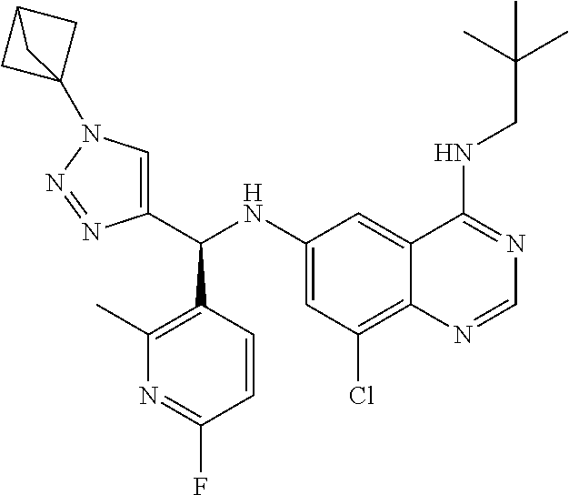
C1(C(NC2=CC(Cl)=C3C(=C2)C(NCC(C)(C)C)=NC=N3)C2=C(C)N=C(F)C=C2)=CN(C23CC(C2)C3)N=N1
